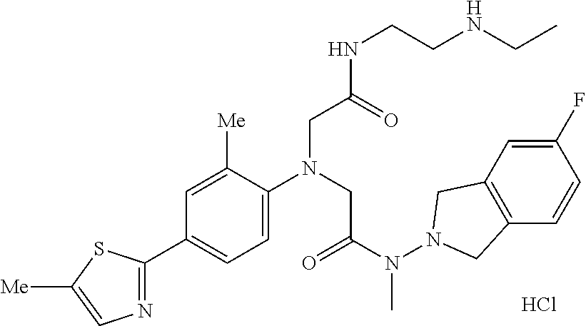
C1(C2=NC=C([Me])S2)=CC=C(N(CC(N(N2CC3=C(C2)C=C(F)C=C3)C)=O)CC(NCCNCC)=O)C([Me])=C1.Cl
